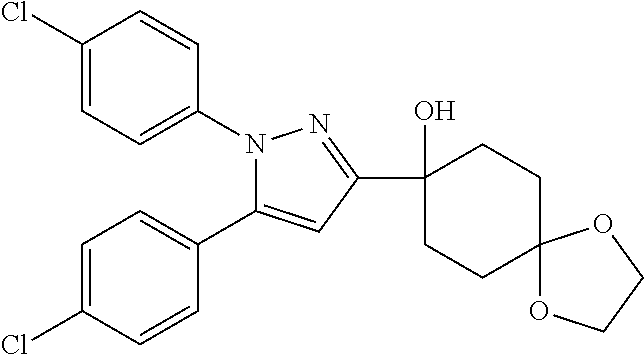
C1(Cl)=CC=C(N2C(C3=CC=C(Cl)C=C3)=CC(C3(O)CCC4(CC3)OCCO4)=N2)C=C1
